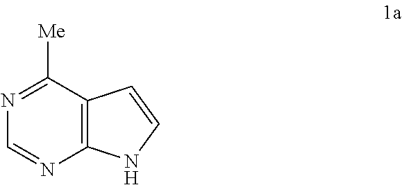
C12=C(C([Me])=NC=N1)C=CN2
